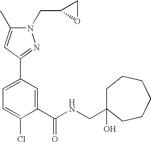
C1=C(C2=NN(CC3OC3)C(C)=C2)C=C(C(NCC2(O)CCCCCC2)=O)C(Cl)=C1
